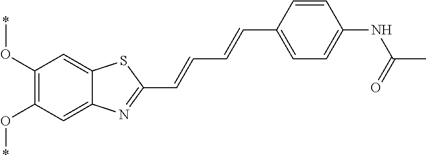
C1(O*)=C(O*)C=C2C(=C1)SC(C=CC=CC1=CC=C(NC(=O)C)C=C1)=N2
